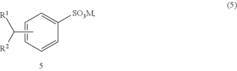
C1=CC=CC([SO3M])=C1.CC([R2])[R1]
